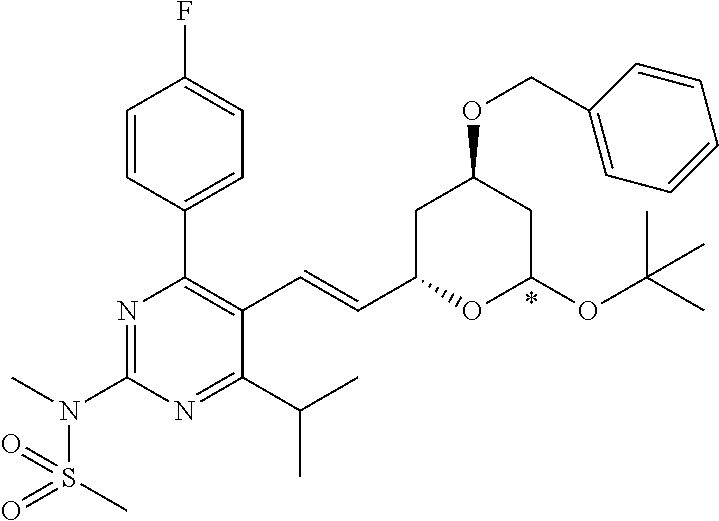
C1=CC(C2=C(C=CC3OC(OC(C)(C)C)CC(OCC4=CC=CC=C4)C3)C(C(C)C)=NC(N(C)S(=O)(C)=O)=N2)=CC=C1F
